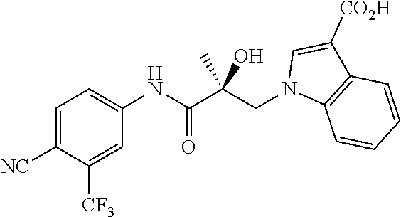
C1=C([NC])C([CF3])=CC(NC(C(CN2C3=C(C([CO2H])=C2)C=CC=C3)(O)C)=O)=C1
